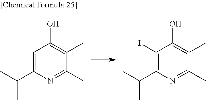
C1=C(C(C)C)N=C(C)C(C)=C1O.C1(I)=C(C(C)C)N=C(C)C(C)=C1O
